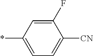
C1(F)=CC(*)=CC=C1[CN]
